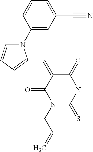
C1(C#N)=CC=CC(N2C=CC=C2C=C2C(=O)N(CC=C)C(=S)NC2=O)=C1
